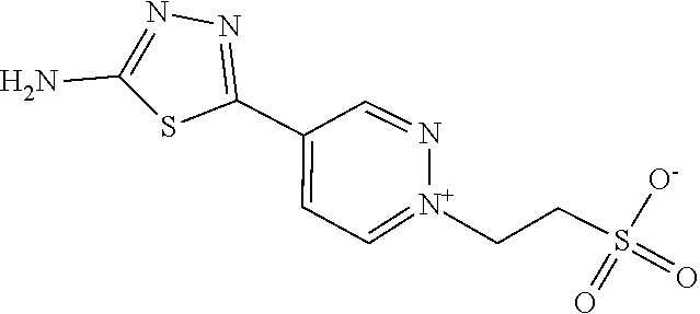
C1(N)=NN=C(C2=CC=[N+](CCS(=O)(=O)[O-])N=C2)S1
